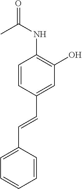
C1=CC(C=CC2=CC=CC=C2)=CC(O)=C1NC(=O)C
